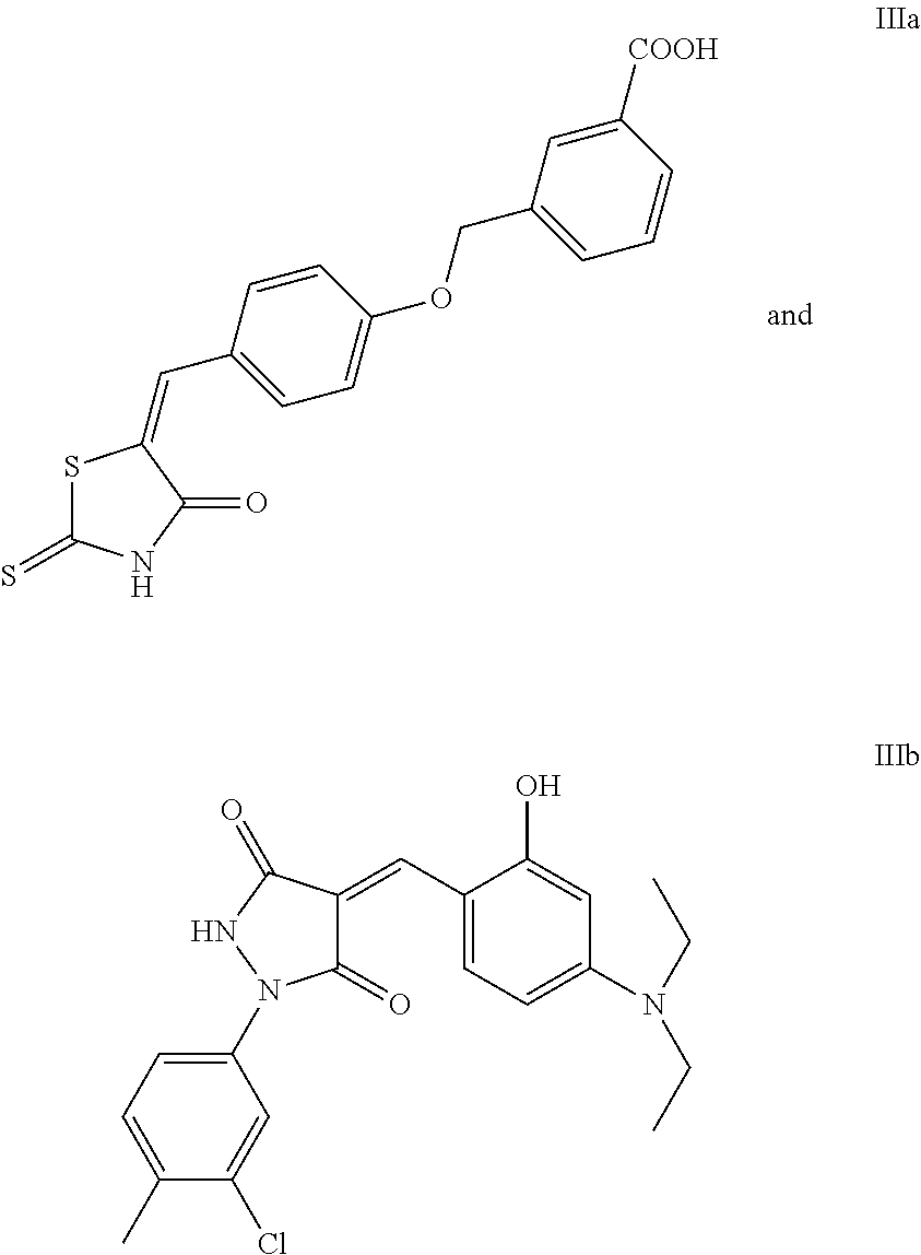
S1C(=S)NC(=O)C1=CC1=CC=C(OCC2=CC=CC([COOH])=C2)C=C1.C1(N2C(=O)C(=CC3=CC=C(N(CC)CC)C=C3O)C(=O)N2)=CC=C(C)C(Cl)=C1
